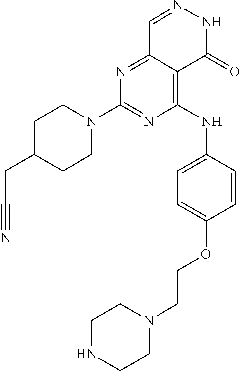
N1=C(N2CCC(CC#N)CC2)N=C2C(=C1NC1=CC=C(OCCN3CCNCC3)C=C1)C(=O)NN=C2
